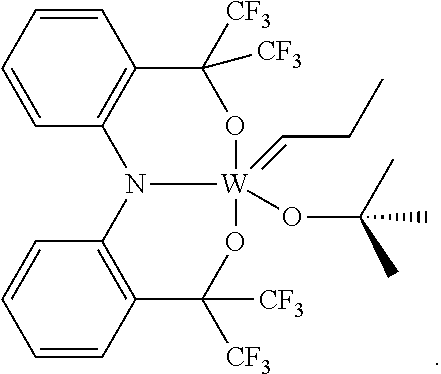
C1=CC2=C(C=C1)C([CF3])([CF3])O[W]1(OC(C)(C)C)(=CCC)N2C2=C(C([CF3])([CF3])O1)C=CC=C2
